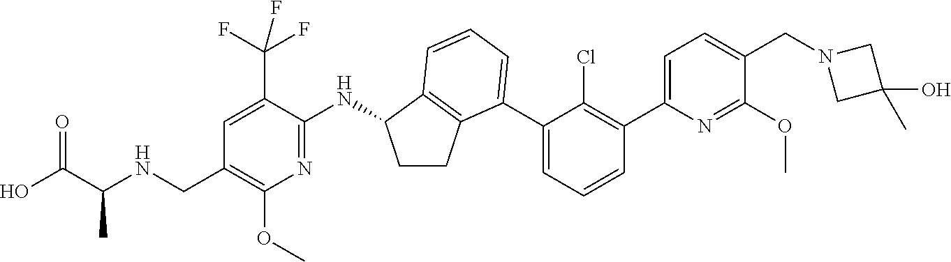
C1=C(C(F)(F)F)C(NC2CCC3=C2C=CC=C3C2=CC=CC(C3=CC=C(CN4CC(O)(C)C4)C(OC)=N3)=C2Cl)=NC(OC)=C1CNC(C(O)=O)C
